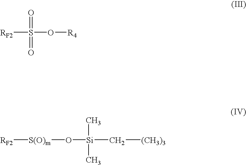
[RF2]S(O[R4])(=O)=O.[RF2][S(O)m]O[Si](C)(C)C[(CH3)3]
